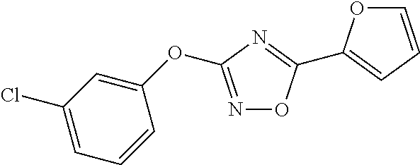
C1=CC=C(Cl)C=C1OC1=NOC(C2=CC=CO2)=N1
